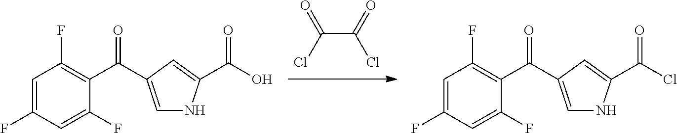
C1=C(F)C=C(F)C(C(=O)C2=CNC(C(O)=O)=C2)=C1F.ClC(=O)C(Cl)=O.C1=C(F)C=C(F)C(C(=O)C2=CNC(C(Cl)=O)=C2)=C1F
